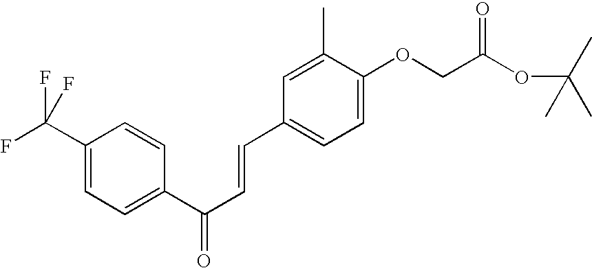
C1(C(F)(F)F)=CC=C(C(C=CC2=CC=C(OCC(OC(C)(C)C)=O)C(C)=C2)=O)C=C1
